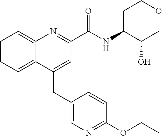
C(C1=CC(C(NC2C(O)COCC2)=O)=NC2=CC=CC=C12)C1=CN=C(OCC)C=C1
